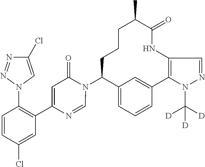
C12=CC=CC(=C1)C1=C(NC(=O)C(C)CCCC2N2C(=O)C=C(C3=C(N4C=C(Cl)N=N4)C=CC(Cl)=C3)N=C2)C=NN1C([D])([D])[D]
